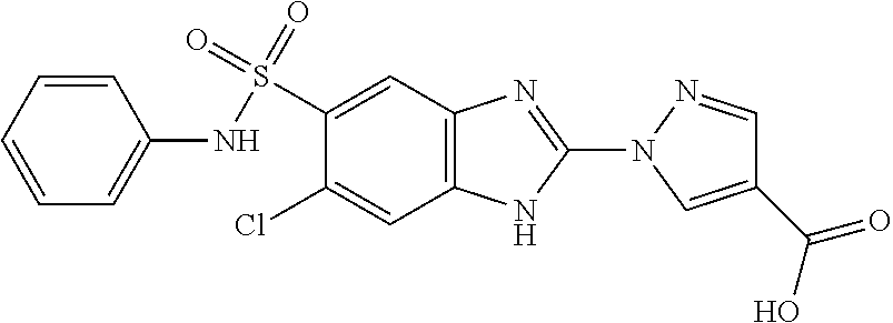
C1(S(=O)(=O)NC2=CC=CC=C2)=CC2=C(C=C1Cl)NC(N1N=CC(C(=O)O)=C1)=N2
